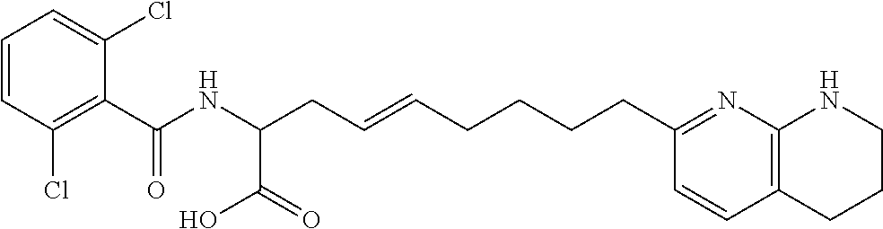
C(C1=C(Cl)C=CC=C1Cl)(NC(CC=CCCCCC1=NC2=C(C=C1)CCCN2)C(=O)O)=O
